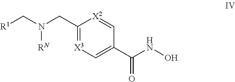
C1(CN([RN])C[R1])=[X3]C=C(C(NO)=O)C=[X2]1
